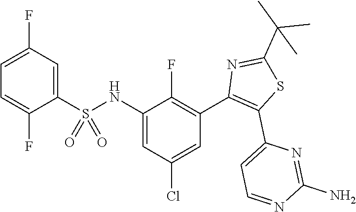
C1=C(F)C(S(NC2=CC(Cl)=CC(C3=C(C4=CC=NC(N)=N4)SC(C(C)(C)C)=N3)=C2F)(=O)=O)=CC(F)=C1
